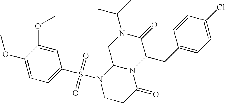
C1(OC)=CC=C(S(N2CCC(=O)N3C2CN(C(C)C)C(=O)C3CC2=CC=C(Cl)C=C2)(=O)=O)C=C1OC
